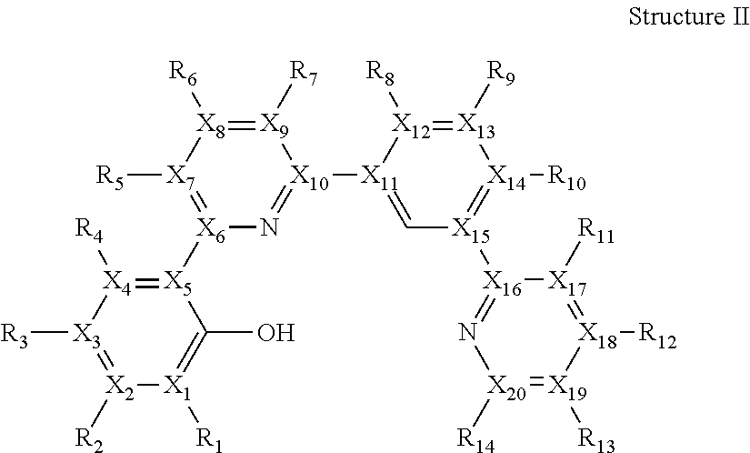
[X9]1([R7])=[X8]([R6])[X7]([R5])=[X6]([X5]2=[X4]([R4])[X3]([R3])=[X2]([R2])[X1]([R1])=C2O)N=[X10]1[X11]1=C[X15]([X16]2=N[X20]([R14])=[X19]([R13])[X18]([R12])=[X17]2[R11])=[X14]([R10])[X13]([R9])=[X12]1[R8]
